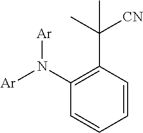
C1(C(C)([CN])C)=C(N([Ar])[Ar])C=CC=C1
